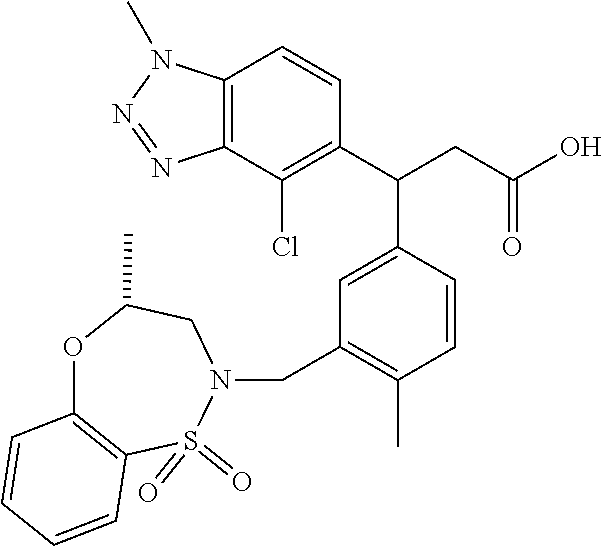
C1=CC=CC2=C1OC(C)CN(CC1=C(C)C=CC(C(CC(O)=O)C3=C(Cl)C4=C(C=C3)N(C)N=N4)=C1)S2(=O)=O
